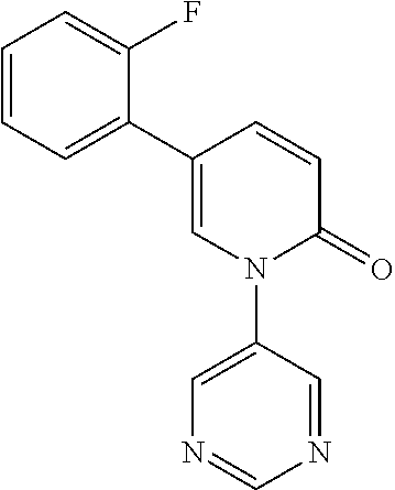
N1=CC(N2C(=O)C=CC(C3=CC=CC=C3F)=C2)=CN=C1
